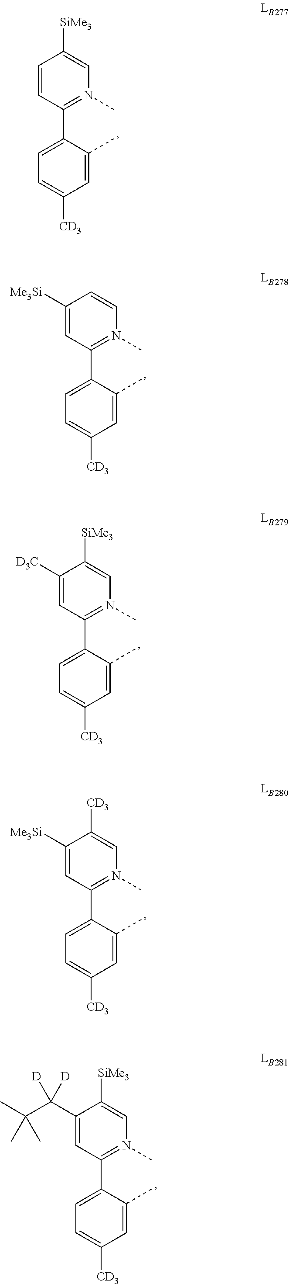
C1(C2=CC=C([CD3])C=C2C)=N(C)C=C([SiMe3])C(C(C(C)(C)C)([D])[D])=C1.C1(C2=CC=C([CD3])C=C2C)=N(C)C=C([SiMe3])C([D3C])=C1.C1(C2=CC=C([CD3])C=C2C)=N(C)C=CC([Me3Si])=C1.C1(C2=CC=C([CD3])C=C2C)=N(C)C=C([SiMe3])C=C1.C1(C2=CC=C([CD3])C=C2C)=N(C)C=C([CD3])C([Me3Si])=C1
